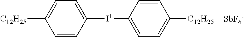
C1=CC([I+]C2=CC=C([C12H25])C=C2)=CC=C1[C12H25].[SbF6-]
